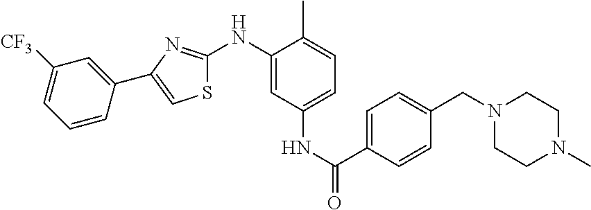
C1=C(NC2=NC(C3=CC([CF3])=CC=C3)=CS2)C(C)=CC=C1NC(=O)C1=CC=C(CN2CCN(C)CC2)C=C1
